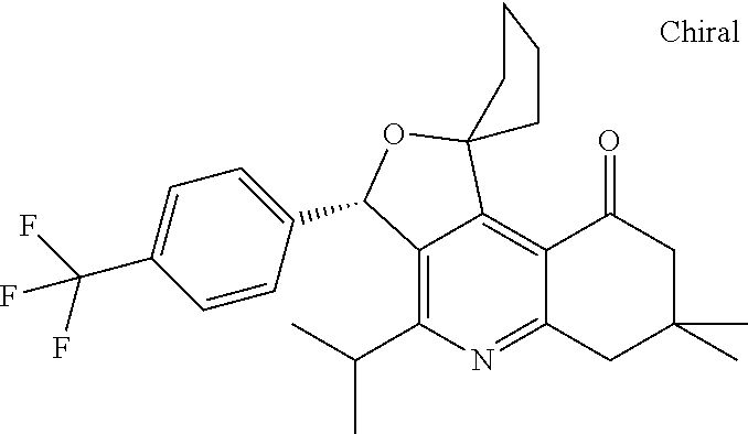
C12=C(C(C)C)N=C3C(=C1C1(OC2C2=CC=C(C(F)(F)F)C=C2)CCCC1)C(=O)CC(C)(C)C3
